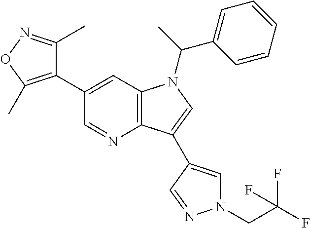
C1(C2=C(C)ON=C2C)=CC2=C(N=C1)C(C1=CN(CC(F)(F)F)N=C1)=CN2C(C1=CC=CC=C1)C
